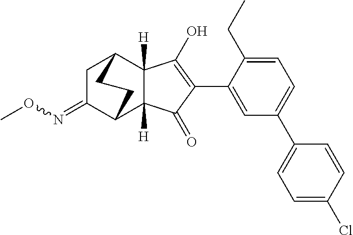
C1=C(C2=C(O)C3([H])C([H])(C2=O)C2C(=NOC)CC3CC2)C(CC)=CC=C1C1=CC=C(Cl)C=C1
